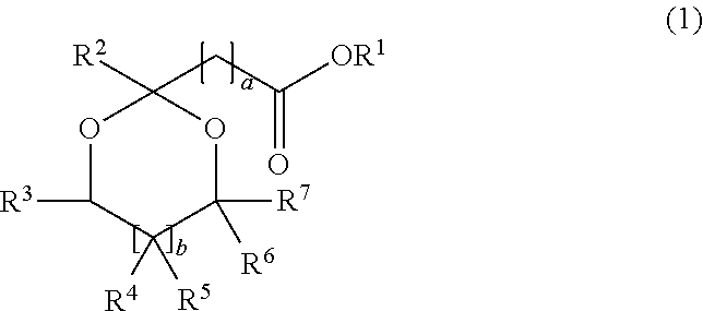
O1C([R3])C([R4])([R5])C([R7])([R6])OC1([R2])CC([OR1])=O
